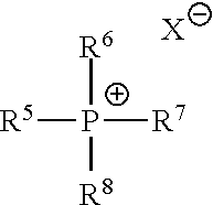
[R5][P+]([R7])([R6])[R8].[X]
